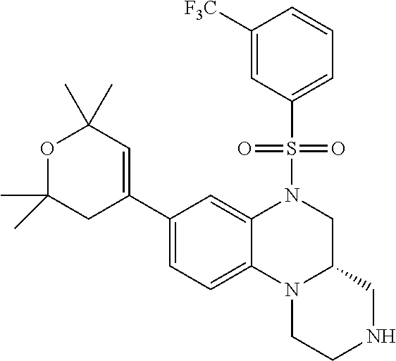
C1([F3C])=CC(S(N2CC3N(C4=CC=C(C5=CC(C)(C)OC(C)(C)C5)C=C24)CCNC3)(=O)=O)=CC=C1
